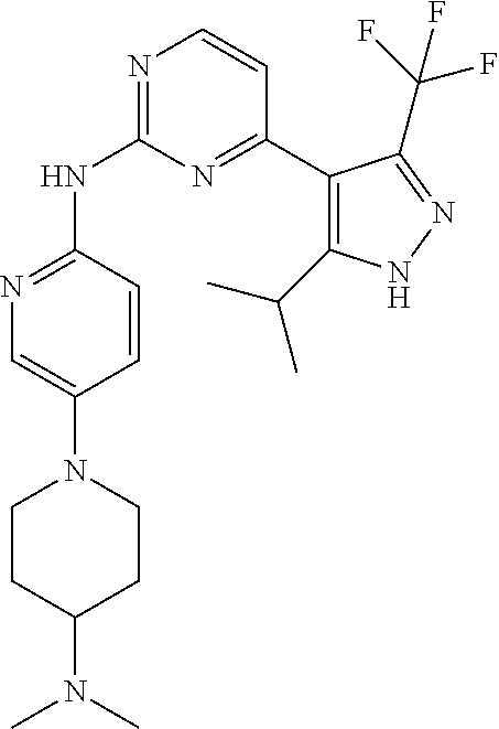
C1=CC(NC2=NC=CC(C3=C(C(C)C)NN=C3C(F)(F)F)=N2)=NC=C1N1CCC(N(C)C)CC1
